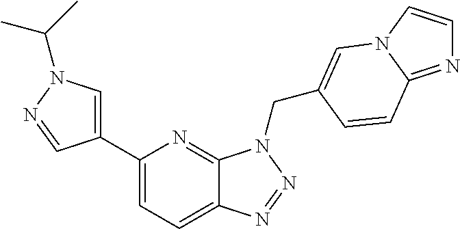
C1(C2=CN(C(C)C)N=C2)=CC=C2C(=N1)N(CC1=CN3C=CN=C3C=C1)N=N2
